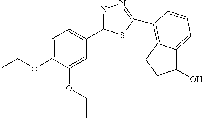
C1=C(OCC)C(OCC)=CC(C2=NN=C(C3=C4C(=CC=C3)C(O)CC4)S2)=C1
